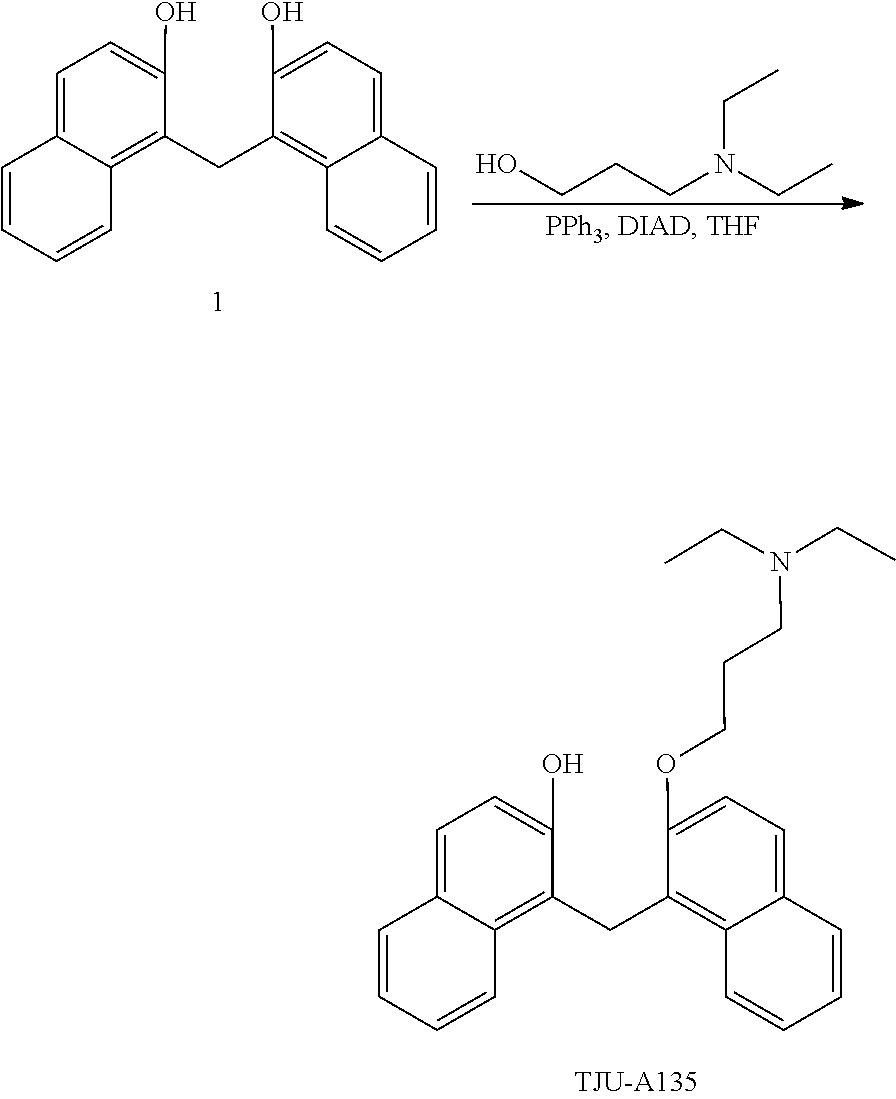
C1(CC2=C3C(=CC=C2O)C=CC=C3)=C2C(=CC=C1OCCCN(CC)CC)C=CC=C2.C(CCN(CC)CC)O.C1(CC2=C3C(=CC=C2O)C=CC=C3)=C2C(=CC=C1O)C=CC=C2
